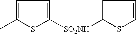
[SO2NH](C1=CC=CS1)C1=CC=C(C)S1
